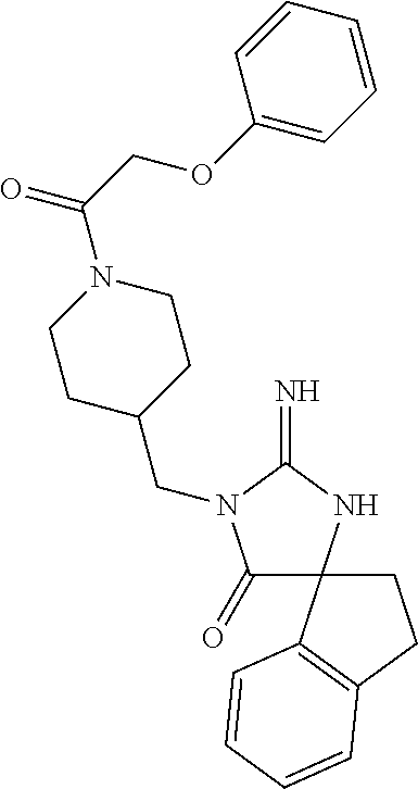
C1(=O)N(CC2CCN(C(COC3=CC=CC=C3)=O)CC2)C(=N)NC12CCC1=C2C=CC=C1
